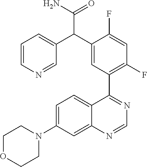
C12=CC(N3CCOCC3)=CC=C1C(C1=C(F)C=C(F)C(C(C3=CC=CN=C3)C(N)=O)=C1)=NC=N2
